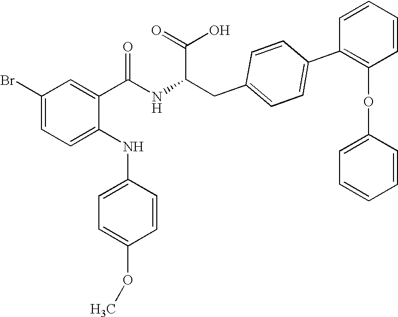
C1(Br)=CC=C(NC2=CC=C(OC)C=C2)C(C(NC(CC2=CC=C(C3=C(OC4=CC=CC=C4)C=CC=C3)C=C2)C(=O)O)=O)=C1
